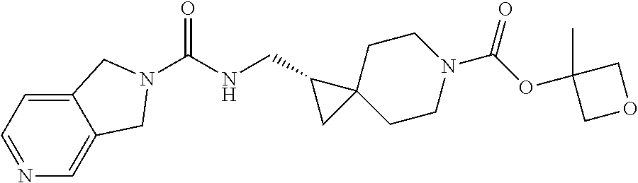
C12=CC=NC=C1CN(C(NCC1CC13CCN(C(=O)OC1(C)COC1)CC3)=O)C2
